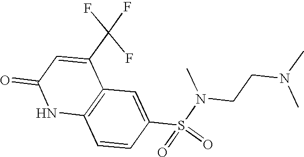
C12=C(C=C(S(=O)(=O)N(CCN(C)C)C)C=C1)C(C(F)(F)F)=CC(=O)N2
